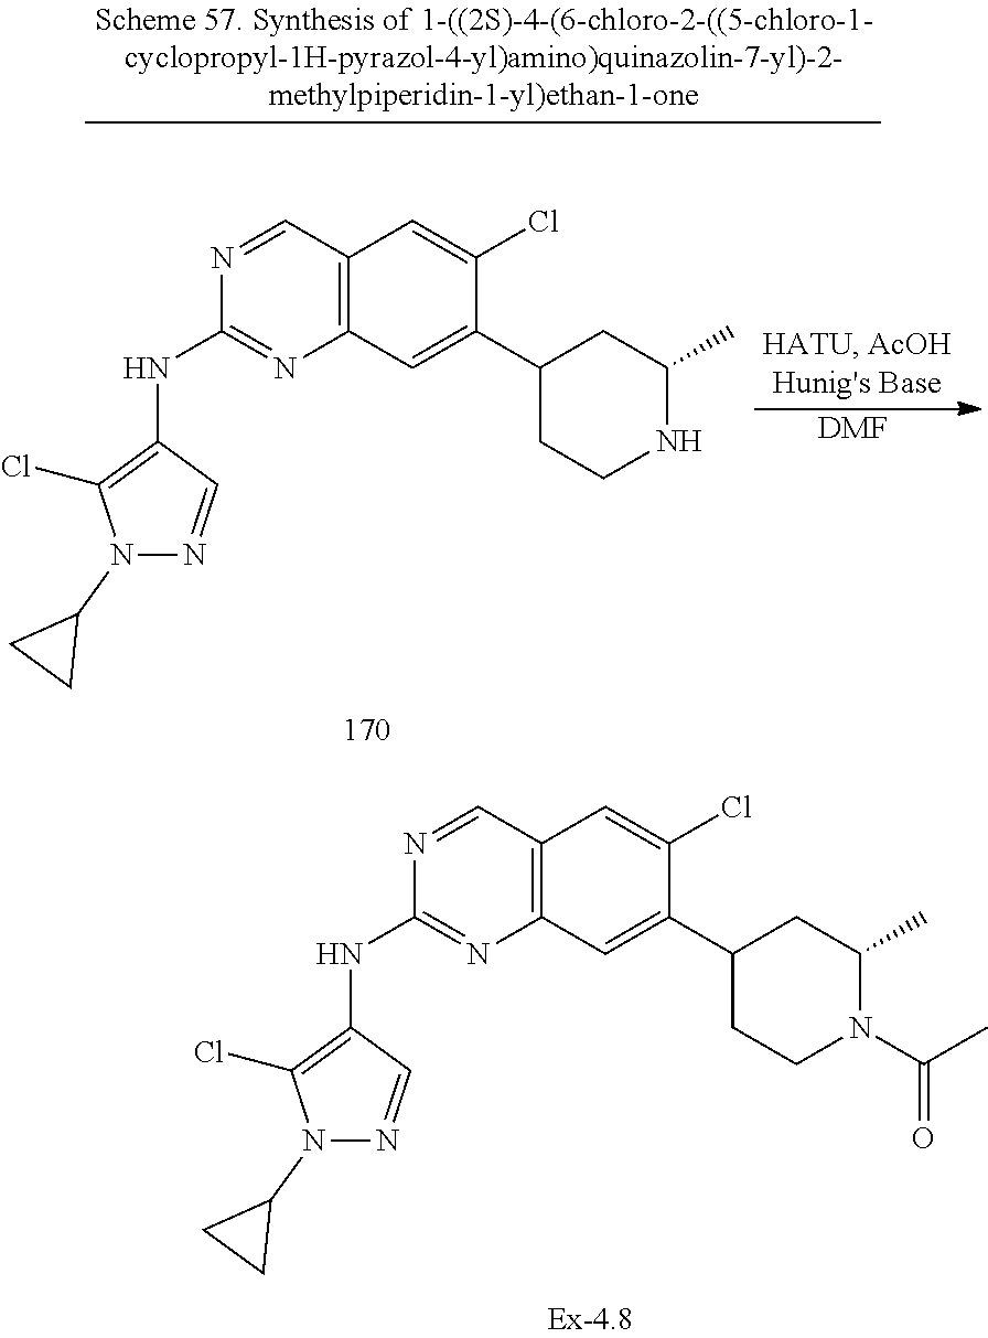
C1(NC2=C(Cl)N(C3CC3)N=C2)=NC2=C(C=N1)C=C(Cl)C(C1CC(C)N(C(=O)C)CC1)=C2.C1(NC2=C(Cl)N(C3CC3)N=C2)=NC2=C(C=N1)C=C(Cl)C(C1CC(C)NCC1)=C2.[DMF]
